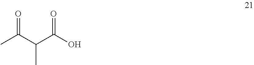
CC(C(C(O)=O)C)=O
